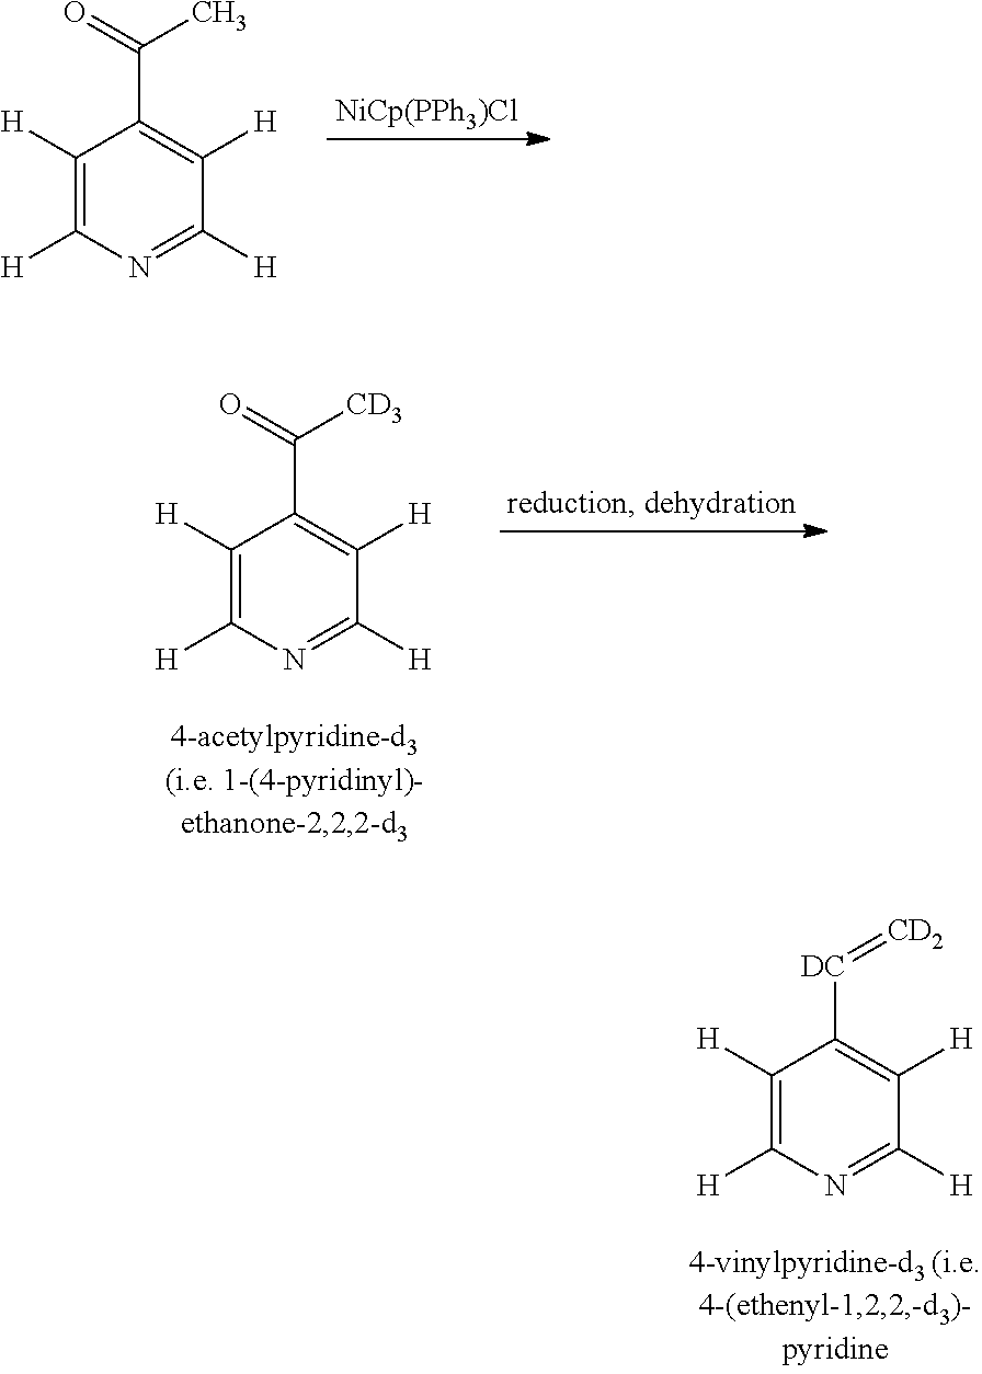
C1([H])=C([H])N=C([H])C([H])=C1C(=O)C.C1([H])=C([H])N=C([H])C([H])=C1C(=O)[CD3].C1([H])=C([H])N=C([H])C([H])=C1[DC]=[CD2]
